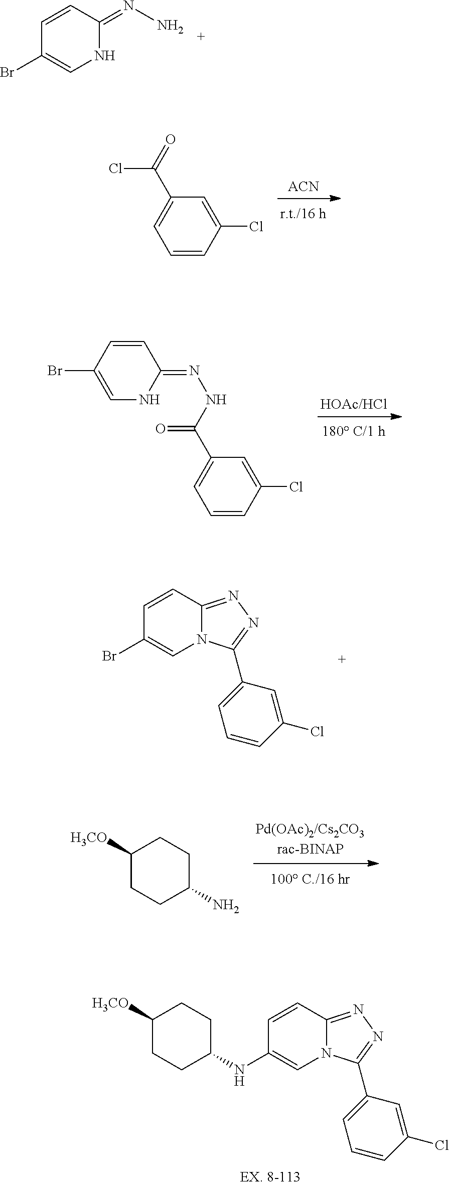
C1=CC(Br)=CNC1=NNC(=O)C1=CC=CC(Cl)=C1.C1([H3CO])CCC(N)CC1.C1(=NN)NC=C(Br)C=C1.[ACN].ClC(=O)C1=CC=CC(Cl)=C1.C1=CC2=NN=C(C3=CC=CC(Cl)=C3)N2C=C1Br.C1([H3CO])CCC(NC2=CN3C(=NN=C3C3=CC=CC(Cl)=C3)C=C2)CC1
